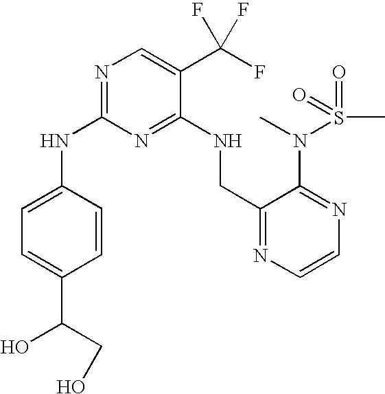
C1(NC2=NC=C(C(F)(F)F)C(NCC3=NC=CN=C3N(S(=O)(=O)C)C)=N2)=CC=C(C(O)CO)C=C1
